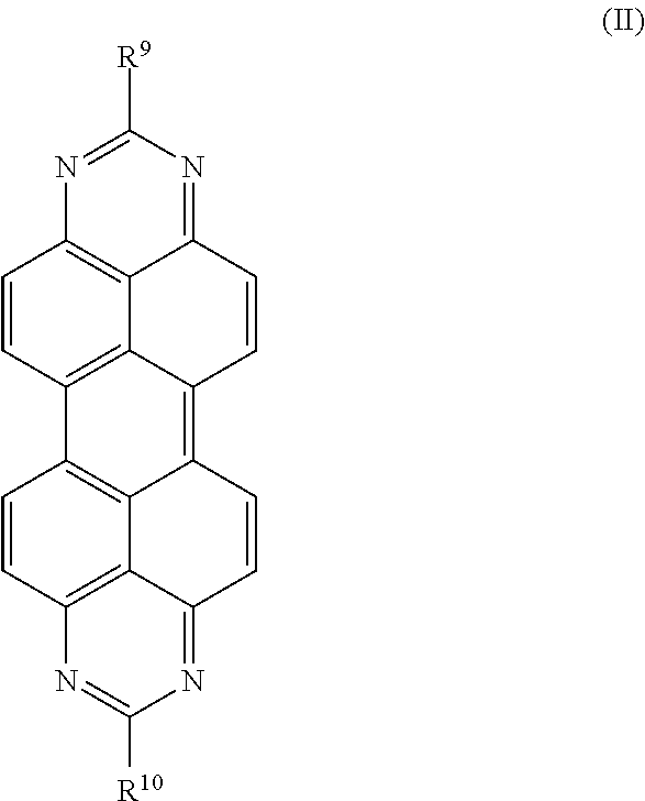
C12=C3C(=C4C5=C1C=CC1=C5C(=NC([R10])=N1)C=C4)C=CC1=NC([R9])=NC(=C31)C=C2
